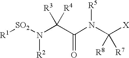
[R1][SO2]N(C(C(N(C([X])([R8])[R7])[R5])=O)([R3])[R4])[R2]
